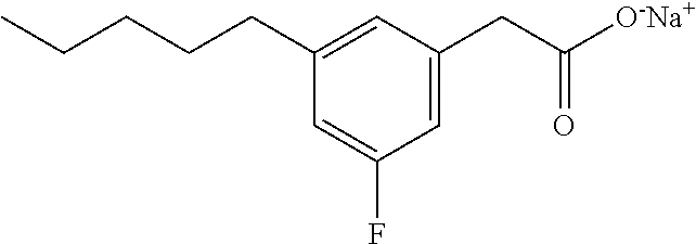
C1=C(CC([O-Na+])=O)C=C(CCCCC)C=C1F
